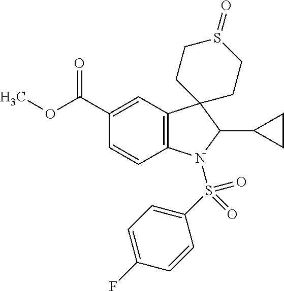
C12=C(C=C(C(OC)=O)C=C1)C1(C(C3CC3)N2S(C2=CC=C(F)C=C2)(=O)=O)CCS(=O)CC1
